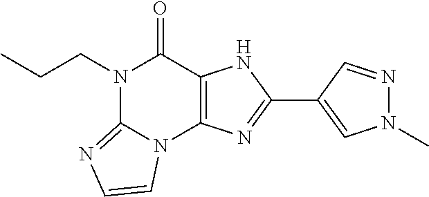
N1(CCC)C2=NC=CN2C2=C(C1=O)NC(C1=CN(C)N=C1)=N2
